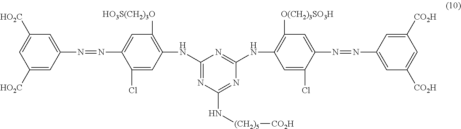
C1([HO2C])=CC(N=NC2=CC([HO3S(CH2)3O])=C(NC3=NC(N[(CH2)5][CO2H])=NC(NC4=C([O(CH2)3SO3H])C=C(N=NC5=CC([CO2H])=CC([CO2H])=C5)C(Cl)=C4)=N3)C=C2Cl)=CC([HO2C])=C1
